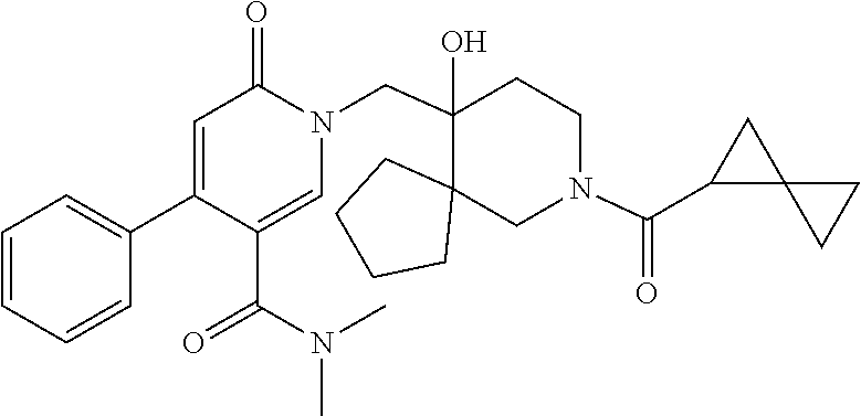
C1(C2=CC=CC=C2)=CC(=O)N(CC2(O)C3(CCCC3)CN(C(=O)C3C4(C3)CC4)CC2)C=C1C(N(C)C)=O
